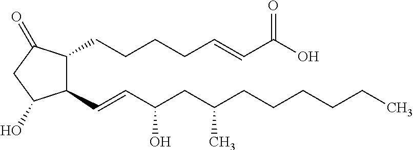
C1(C=CC(CC(CCCCCC)C)O)C(CCCCC=CC(=O)O)C(=O)CC1O
